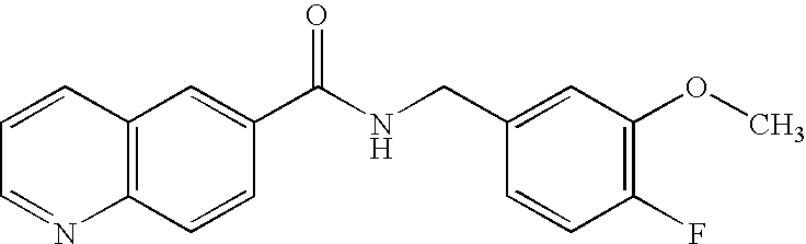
C1=CC=NC2=C1C=C(C(NCC1=CC(OC)=C(F)C=C1)=O)C=C2
